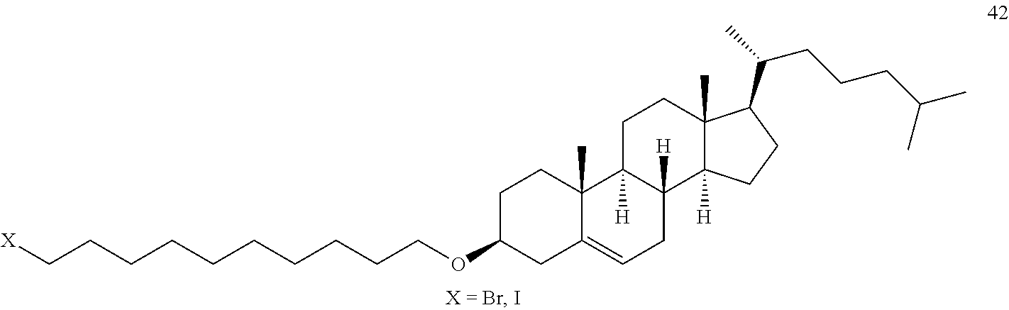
C(CCCCCCCCCOC1CC2=CCC3([H])C([H])(C2(C)CC1)CCC1(C)C3([H])CCC1C(CCCC(C)C)C)[X]
